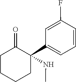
N(C)C1(C2=CC=CC(F)=C2)C(=O)CCCC1
